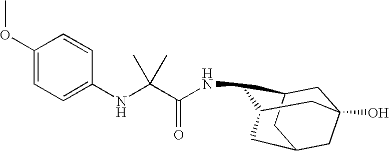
N(C1C2CC3(O)CC(CC1C3)C2)C(C(NC1=CC=C(OC)C=C1)(C)C)=O
